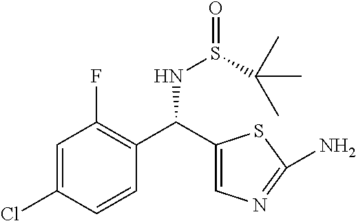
C1=C(Cl)C=CC(C(C2=CN=C(N)S2)NS(=O)C(C)(C)C)=C1F
